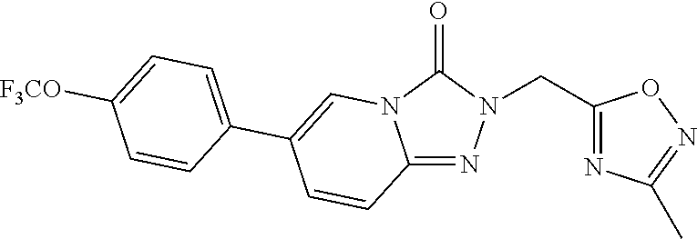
C(C1=NC(C)=NO1)N1N=C2N(C1=O)C=C(C1=CC=C([F3CO])C=C1)C=C2
